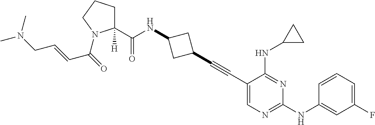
C1(C#CC2=CN=C(NC3=CC(F)=CC=C3)N=C2NC2CC2)CC(NC(C2([H])CCCN2C(=O)C=CCN(C)C)=O)C1
